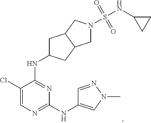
N1=C(NC2CC3C(C2)CN(S(=O)(=O)NC2CC2)C3)C(Cl)=CN=C1NC1=CN(C)N=C1
